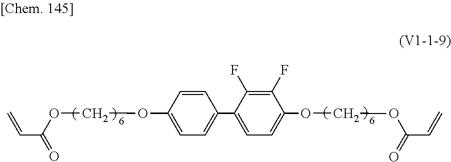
C(C(OCOC1=CC=C(C2=CC=C(OCOC(C=C)=O)C(F)=C2F)C=C1)=O)=C
